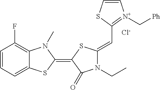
[Cl-].C1=CC=C2C(=C1F)N(C)C(=C1SC(=CC3=[N+](C[Ph])C=CS3)N(CC)C1=O)S2
